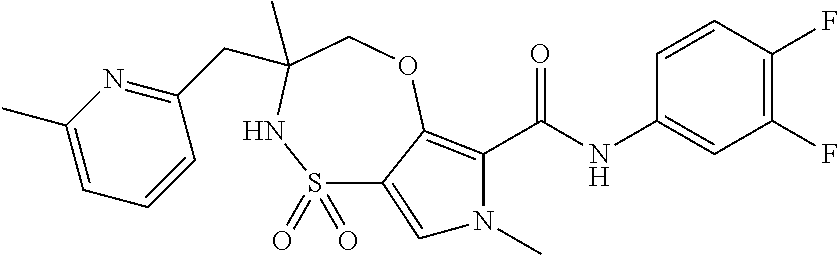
C1(F)=C(F)C=CC(NC(=O)C2=C3C(=CN2C)S(=O)(=O)NC(CC2=NC(C)=CC=C2)(C)CO3)=C1
